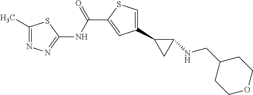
O=C(C1=CC(C2CC2NCC2CCOCC2)=CS1)NC1=NN=C(C)S1
